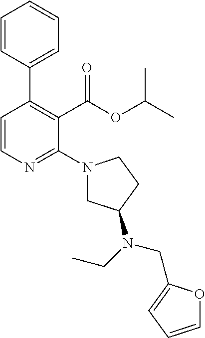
C1=CN=C(N2CC(N(CC)CC3=CC=CO3)CC2)C(C(OC(C)C)=O)=C1C1=CC=CC=C1
